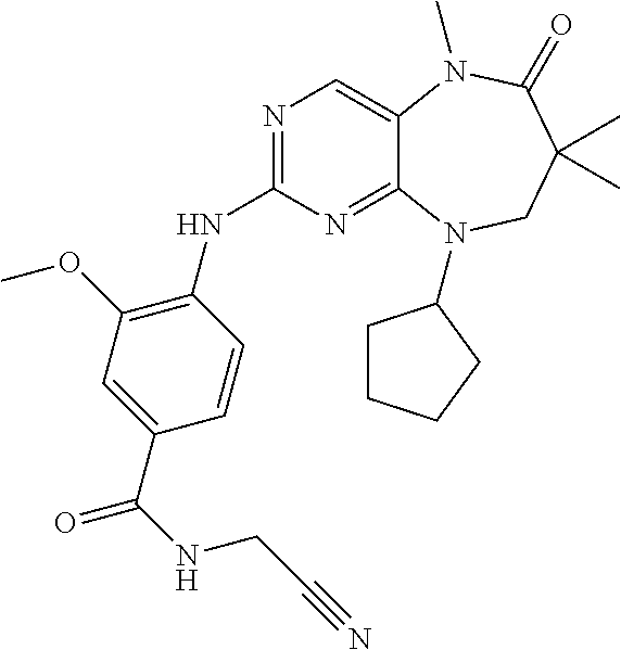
N1=C(NC2=C(OC)C=C(C(=O)NCC#N)C=C2)N=C2C(=C1)N(C)C(=O)C(C)(C)CN2C1CCCC1
